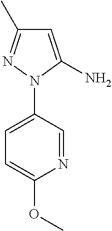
C1=C(N2C(N)=CC(C)=N2)C=NC(OC)=C1
